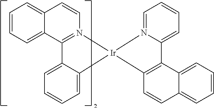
C12=CC=CC=C1C1=N(C=C2)[Ir]2(C3=CC=CC=C13)C1=C(C3=CC=CC=C3C=C1)C1=CC=CC=N12
